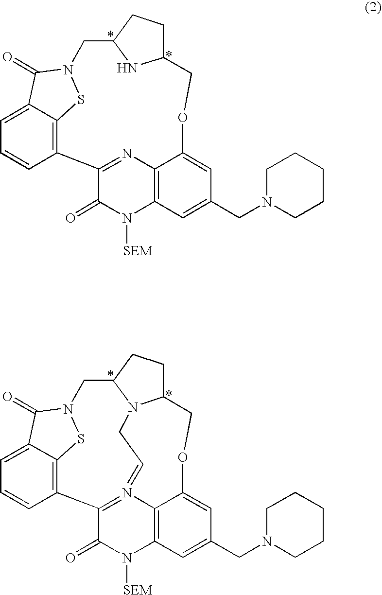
C1=C2C3=C(C=C1)C1=NC4=C(N([SEM])C1=O)C=C(CN1CCCCC1)C=C4OCC1CCC(CN(S3)C2=O)N1.C1=C2C3=C(C=C1)C1=N4=CCN5C(CCC5CN(S3)C2=O)COC2=CC(CN3CCCCC3)=CC(=C42)N([SEM])C1=O
